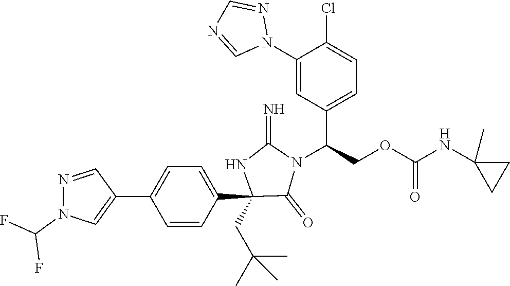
C1(C2=CN(C(F)F)N=C2)=CC=C(C2(CC(C)(C)C)C(=O)N(C(C3=CC=C(Cl)C(N4N=CN=C4)=C3)COC(=O)NC3(C)CC3)C(=N)N2)C=C1
